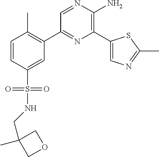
C1(C2=C(C)C=CC(S(=O)(=O)NCC3(C)COC3)=C2)=NC(C2=CN=C(C)S2)=C(N)N=C1
